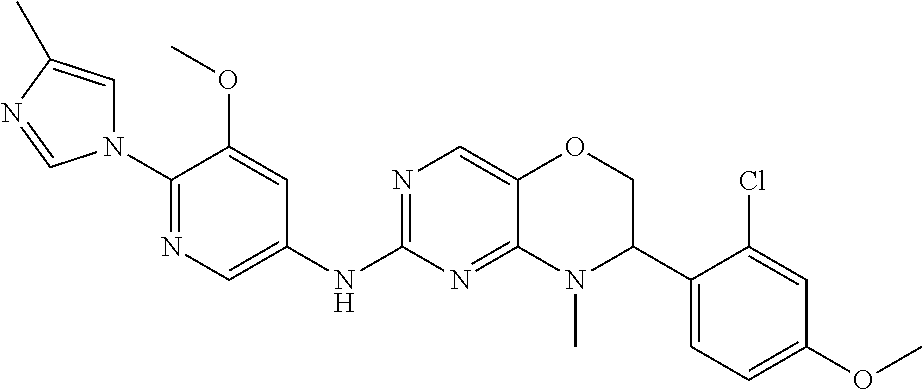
C1(N2C=C(C)N=C2)=NC=C(NC2=NC=C3C(=N2)N(C)C(C2=CC=C(OC)C=C2Cl)CO3)C=C1OC
